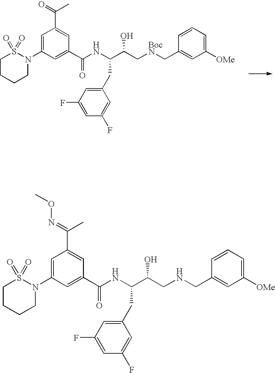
C1CCCN(C2=CC(C(=O)C)=CC(C(NC(C(C[BocN]CC3=CC([OMe])=CC=C3)O)CC3=CC(F)=CC(F)=C3)=O)=C2)S1(=O)=O.C1CCCN(C2=CC(C(=NOC)C)=CC(C(=O)NC(C(CNCC3=CC([OMe])=CC=C3)O)CC3=CC(F)=CC(F)=C3)=C2)S1(=O)=O
